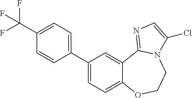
C1(C2=CC=C3C(=C2)C2=NC=C(Cl)N2CCO3)=CC=C(C(F)(F)F)C=C1
